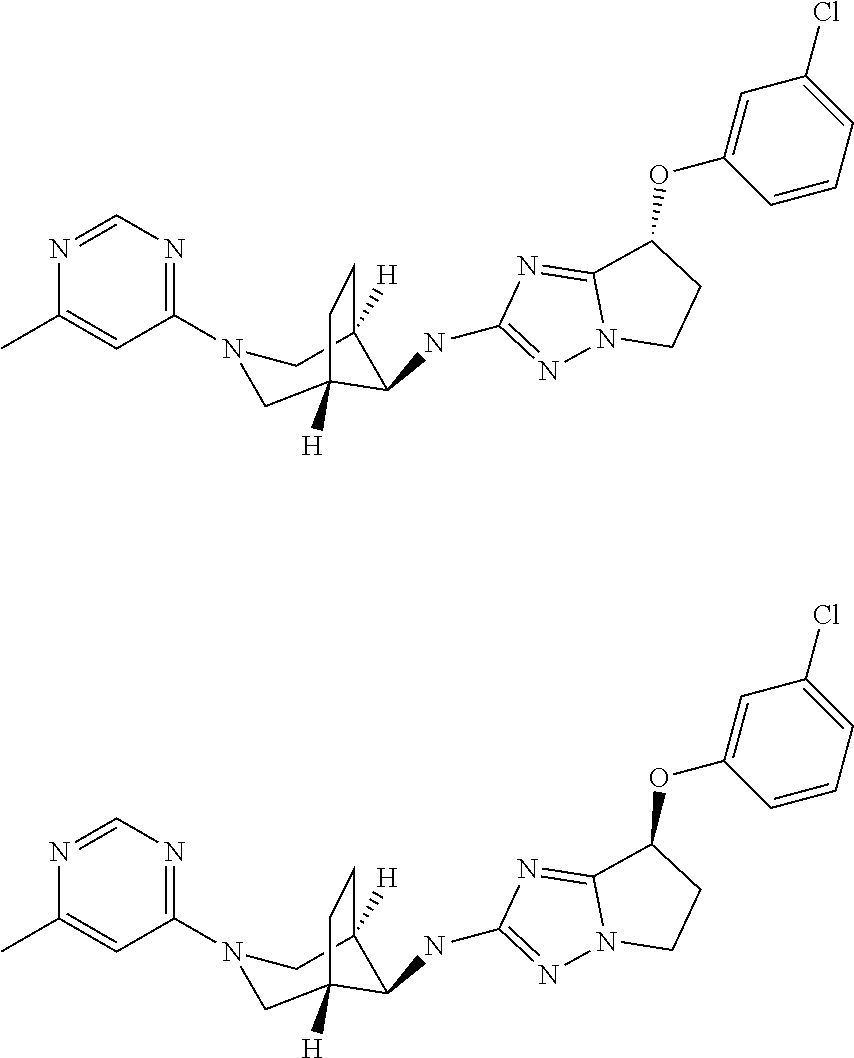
C1=NC(C)=CC(N2CC3([H])C(NC4=NN5C(=N4)C(OC4=CC(Cl)=CC=C4)CC5)C([H])(C2)CC3)=N1.C1=NC(C)=CC(N2CC3([H])C(NC4=NN5C(=N4)C(OC4=CC(Cl)=CC=C4)CC5)C([H])(C2)CC3)=N1
